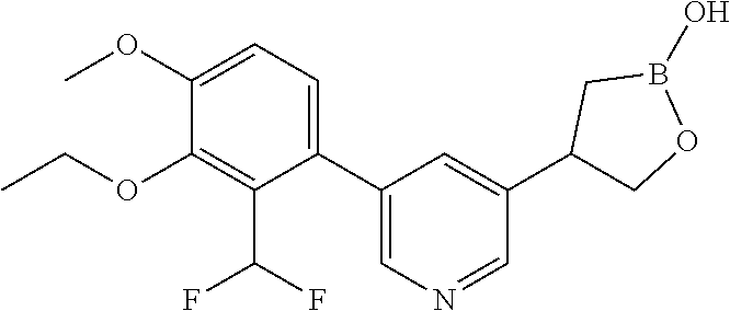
C1(OC)=CC=C(C2=CN=CC(C3COB(O)C3)=C2)C(C(F)F)=C1OCC
